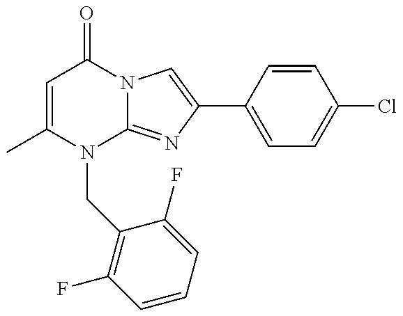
C1=C(C)N(CC2=C(F)C=CC=C2F)C2=NC(C3=CC=C(Cl)C=C3)=CN2C1=O
